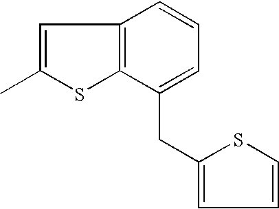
C1=C(C)SC2=C1C=CC=C2CC1=CC=CS1
